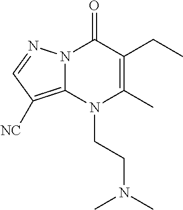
N12C(=C([NC])C=N1)N(CCN(C)C)C(C)=C(CC)C2=O
